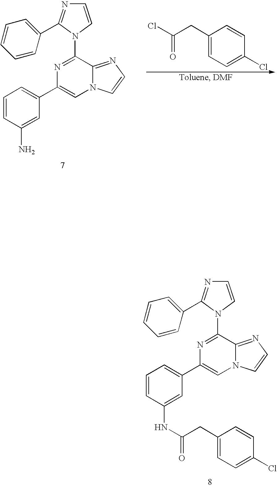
C1=CN(C2=NC(C3=CC=CC(NC(CC4=CC=C(Cl)C=C4)=O)=C3)=CN3C2=NC=C3)C(C2=CC=CC=C2)=N1.C1(CC(Cl)=O)=CC=C(Cl)C=C1.C1=CN(C2=NC(C3=CC=CC(N)=C3)=CN3C2=NC=C3)C(C2=CC=CC=C2)=N1
